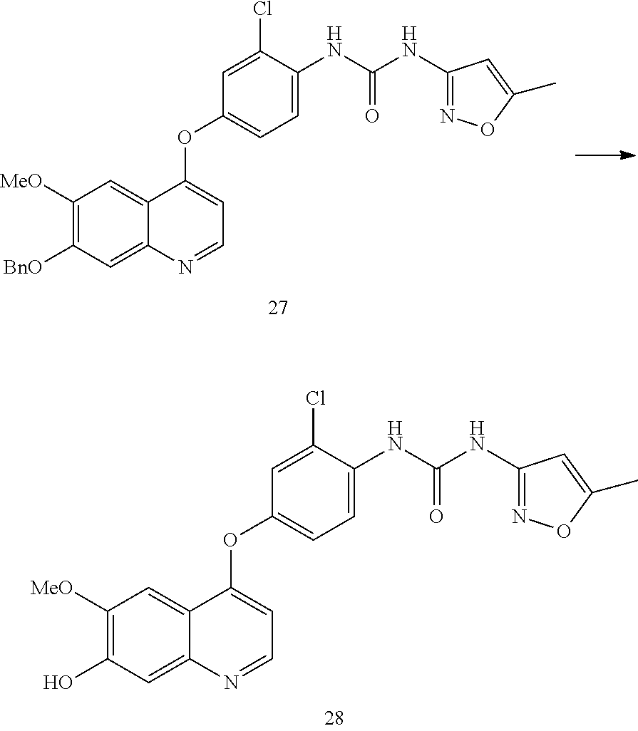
C1([MeO])=C([BnO])C=C2C(=C1)C(OC1=CC=C(NC(NC3=NOC(C)=C3)=O)C(Cl)=C1)=CC=N2.C1([MeO])=C(O)C=C2C(=C1)C(OC1=CC=C(NC(NC3=NOC(C)=C3)=O)C(Cl)=C1)=CC=N2
